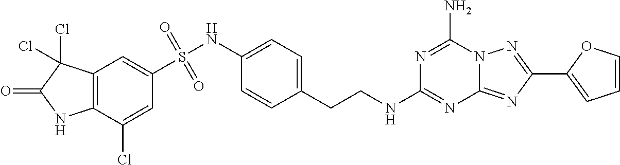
C12=C(C(Cl)=CC(S(NC3=CC=C(CCNC4=NC5=NC(C6=CC=CO6)=NN5C(N)=N4)C=C3)(=O)=O)=C1)NC(=O)C2(Cl)Cl
